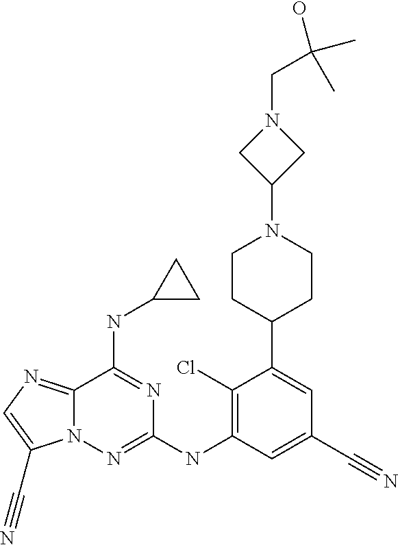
C1CC(C2=CC(C#N)=CC(NC3=NN4C(=NC=C4C#N)C(NC4CC4)=N3)=C2Cl)CCN1C1CN(CC(C)(O)C)C1
